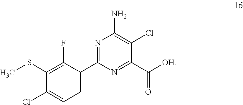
C1(SC)=C(F)C(C2=NC(N)=C(Cl)C(C([OH])=O)=N2)=CC=C1Cl
